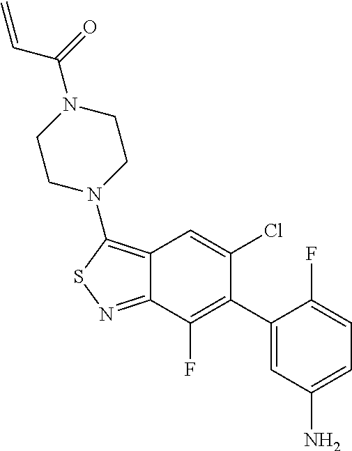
C1(C2=C(F)C3=NSC(N4CCN(C(=O)C=C)CC4)=C3C=C2Cl)=CC(N)=CC=C1F
